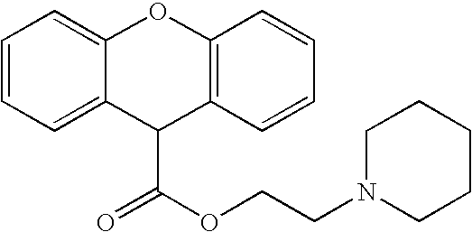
C1=CC=C2C(=C1)OC1=C(C2C(OCCN2CCCCC2)=O)C=CC=C1
